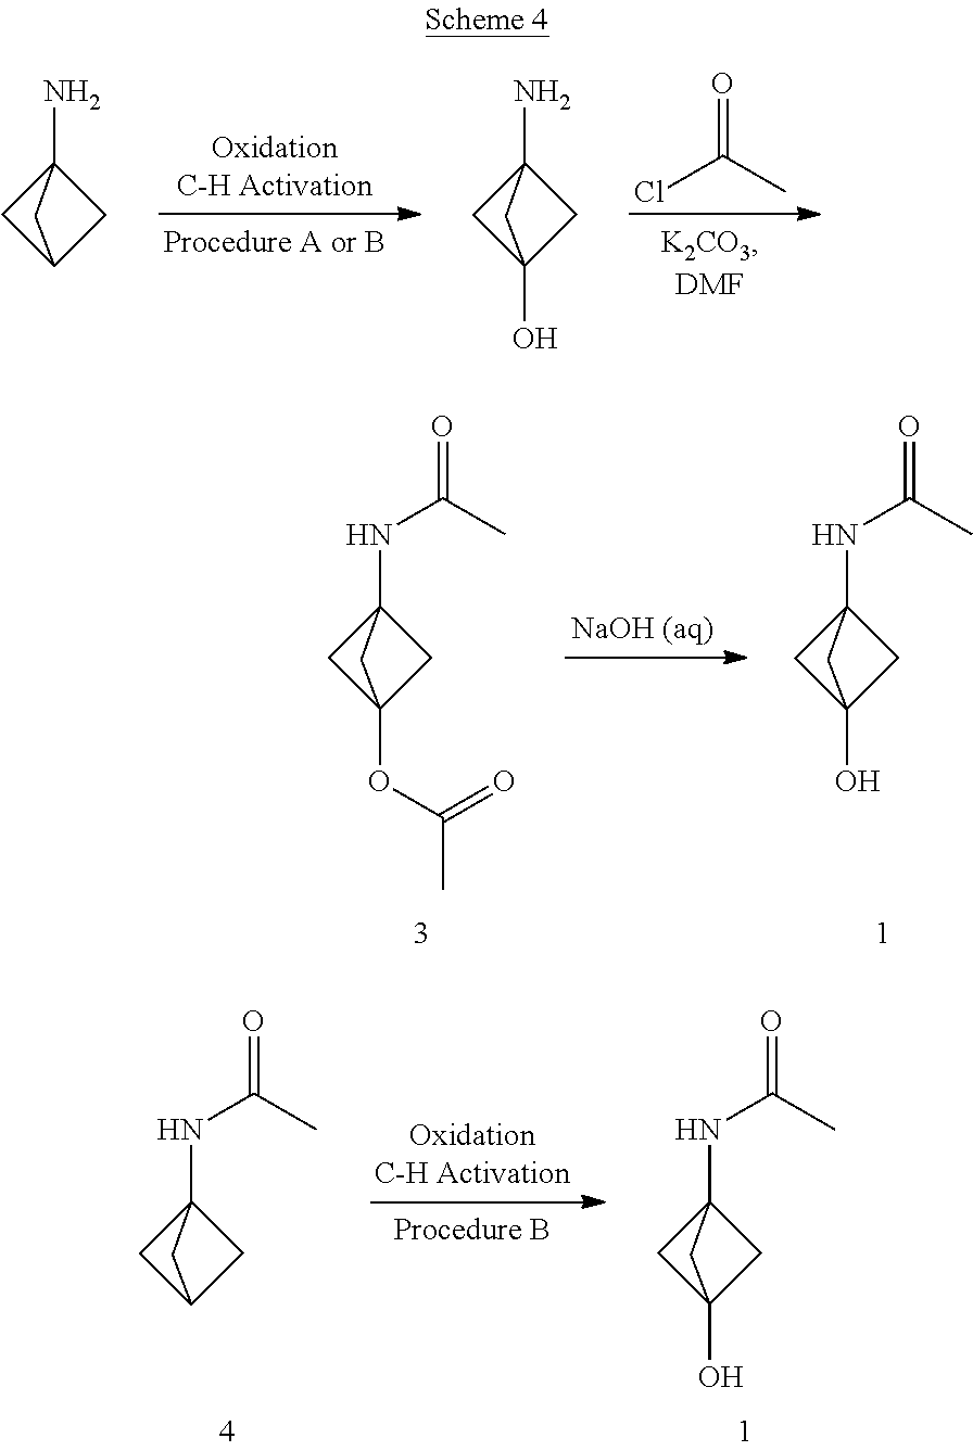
NC12CC(O)(C1)C2.ClC(C)=O.NC12CC(C1)C2.N(C12CC(O)(C1)C2)C(=O)C.N(C12CC(OC(C)=O)(C1)C2)C(=O)C.N(C12CC(O)(C1)C2)C(=O)C.N(C12CC(C1)C2)C(=O)C
